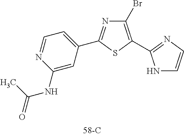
N1=C(C2=CC=NC(NC(=O)C)=C2)SC(C2=NC=CN2)=C1Br
